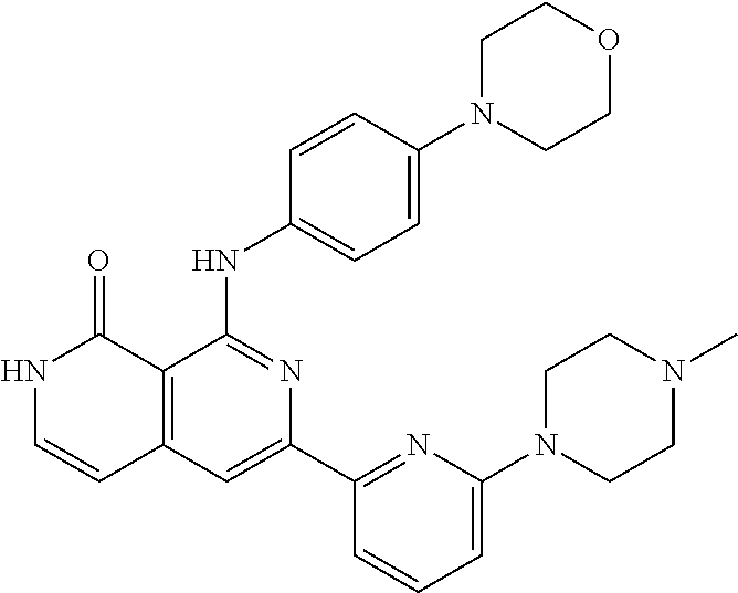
C12=C(C(NC3=CC=C(N4CCOCC4)C=C3)=NC(C3=NC(N4CCN(C)CC4)=CC=C3)=C1)C(=O)NC=C2
